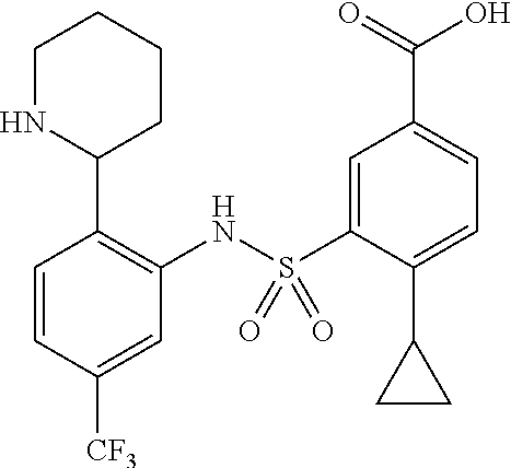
C1=CC([CF3])=CC(NS(C2=CC(C(=O)O)=CC=C2C2CC2)(=O)=O)=C1C1CCCCN1
